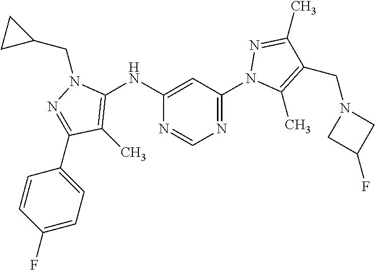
N1=C(N2C(C)=C(CN3CC(F)C3)C(C)=N2)C=C(NC2=C(C)C(C3=CC=C(F)C=C3)=NN2CC2CC2)N=C1
